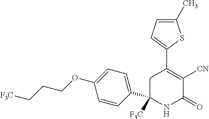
C1=CC(C2([F3C])CC(C3=CC=C(C)S3)=C([CN])C(=O)N2)=CC=C1OCCC[F3C]
